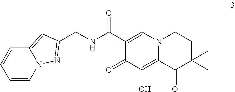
C1=CN2C(=CC(CNC(C3=CN4C(=C(O)C3=O)C(=O)C(C)(C)CC4)=O)=N2)C=C1
